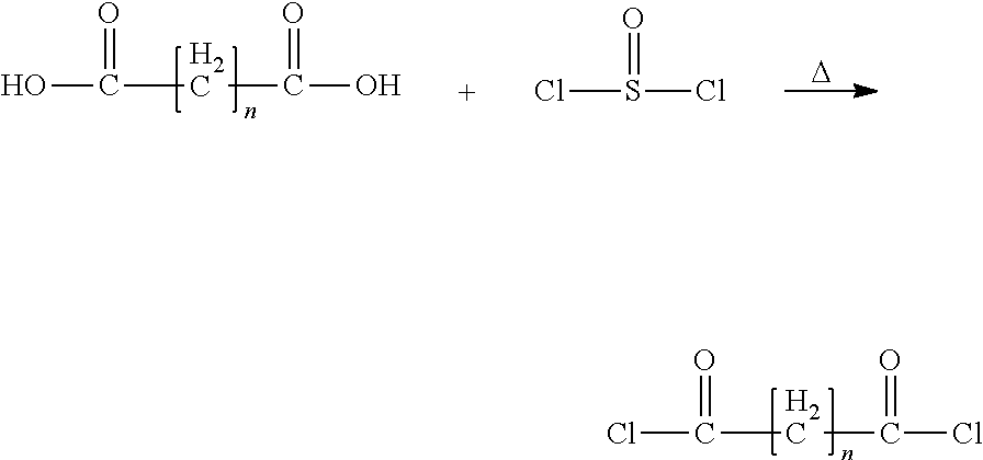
ClC(CC(Cl)=O)=O.OC(CC(O)=O)=O.[D].ClS(=O)Cl
